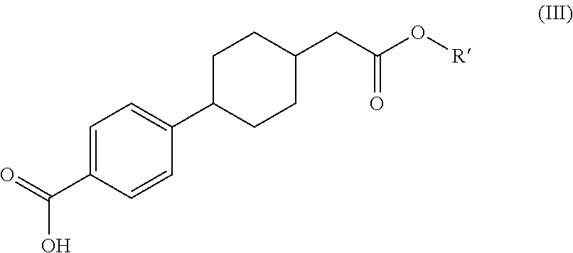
C1=C(C(=O)O)C=CC(C2CCC(CC(O[R])=O)CC2)=C1
